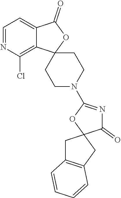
C1=NC(Cl)=C2C(=C1)C(=O)OC21CCN(C2=NC(=O)C3(CC4=C(C3)C=CC=C4)O2)CC1
